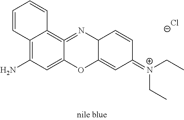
C1(=[N+](CC)CC)C=CC2C(=C1)OC1=CC(N)=C3C(=C1=N2)C=CC=C3.[Cl-]
